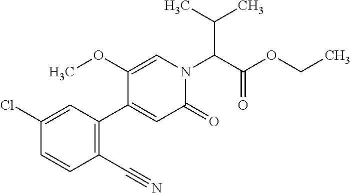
CC(C(N1C=C(OC)C(C2=C(C#N)C=CC(Cl)=C2)=CC1=O)C(OCC)=O)C
